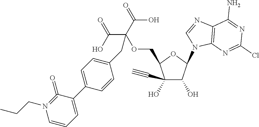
C1(C#C)(O)C(O)C(N2C=NC3=C2N=C(Cl)N=C3N)OC1COC(C(=O)O)(C(=O)O)CC1=CC=C(C2=CC=CN(CCC)=C2=O)C=C1
